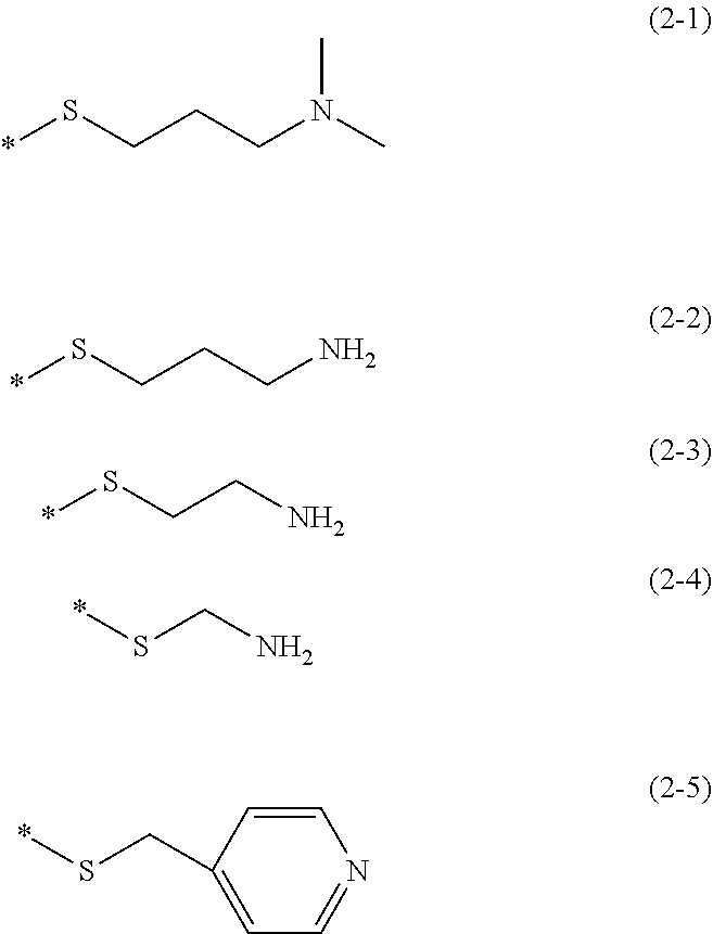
CN(C)CCCS*.NCCCS*.NCCS*.NCS*.*SCC1=CC=NC=C1
